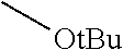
C[OtBu]
